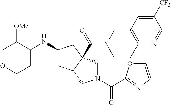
C1OCCC(NC2CC3C(C(=O)N4CCC5=C(C4)C=C([CF3])C=N5)(C2)CN(C(=O)C2=NC=CO2)C3)C1[OMe]
